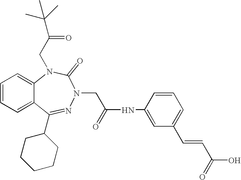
C1=CC=C2C(=C1)N(CC(=O)C(C)(C)C)C(=O)N(CC(NC1=CC(C=CC(O)=O)=CC=C1)=O)N=C2C1CCCCC1
